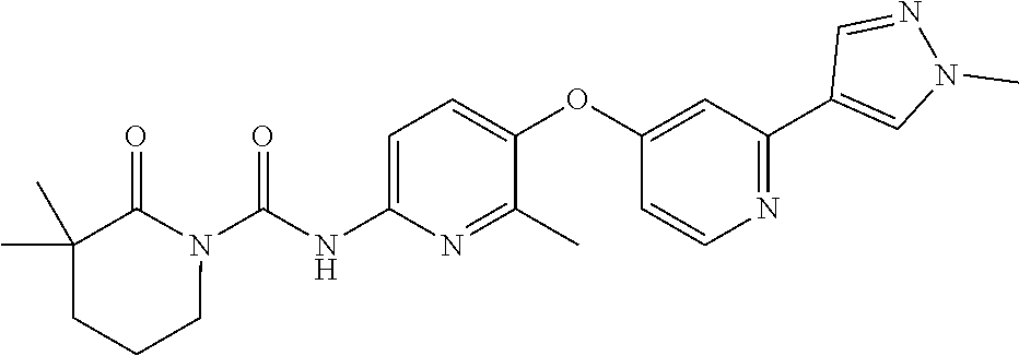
C1=C(NC(N2C(=O)C(C)(C)CCC2)=O)N=C(C)C(OC2=CC(C3=CN(C)N=C3)=NC=C2)=C1
